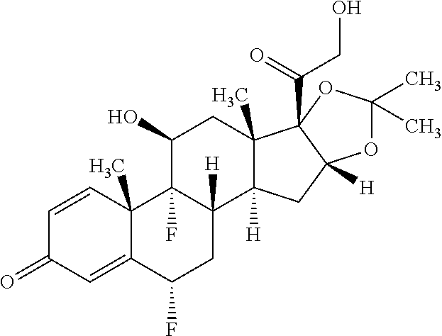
C1=CC2(C)C(=CC1=O)C(F)CC1([H])C2(F)C(O)CC2(C)C1([H])CC1([H])C2(C(=O)CO)OC(C)(C)O1
